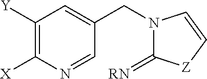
C1([Y])=C([X])N=CC(CN2C(=[RN])[Z]C=C2)=C1
